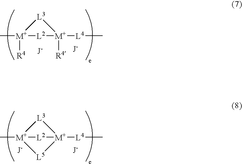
C[M+]1([R4])[L2][M+]([L4]C)([R4])[L3]1.C[M+]12[L2][M+]([L4]C)([L3]1)[L5]2
